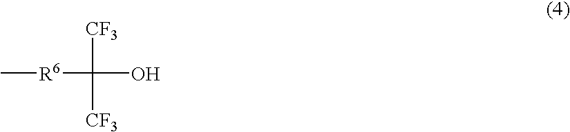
C[R6]C([CF3])([CF3])O
